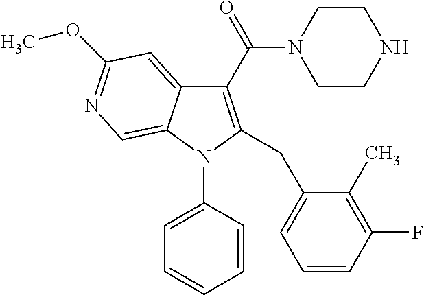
C1(C(=O)N2CCNCC2)=C(CC2=CC=CC(F)=C2C)N(C2=CC=CC=C2)C2=CN=C(OC)C=C12
